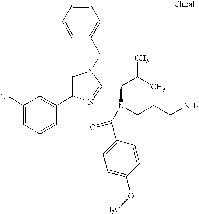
C1(Cl)=CC=CC(C2=CN(CC3=CC=CC=C3)C(C(C(C)C)N(CCCN)C(C3=CC=C(OC)C=C3)=O)=N2)=C1
